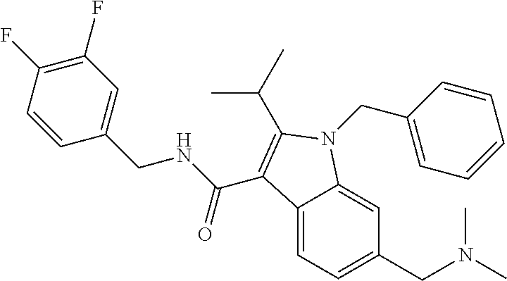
C12=CC=C(CN(C)C)C=C1N(CC1=CC=CC=C1)C(C(C)C)=C2C(NCC1=CC(F)=C(F)C=C1)=O
